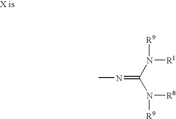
N(=C(N([R8])[R9])N([R1])[R9])C
